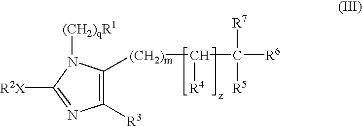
C1([R3])=C([(CH2)m]C([R4])C([R6])([R7])[R5])N([(CH2)qR1])C([R2X])=N1
